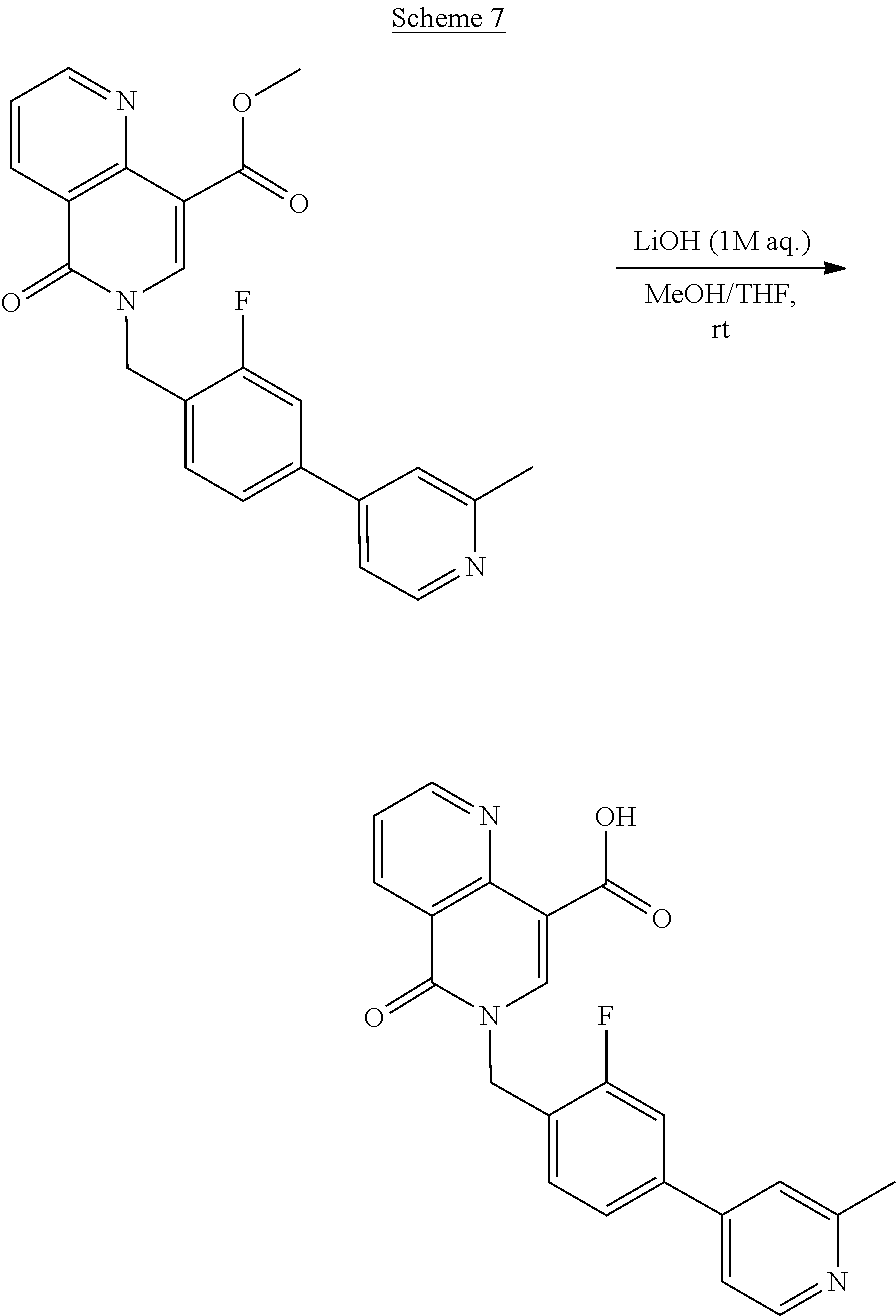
C1=C(C2=CC=NC(C)=C2)C=C(F)C(CN2C=C(C(=O)OC)C3=C(C=CC=N3)C2=O)=C1.C1=C(C2=CC=NC(C)=C2)C=C(F)C(CN2C=C(C(=O)O)C3=C(C=CC=N3)C2=O)=C1
